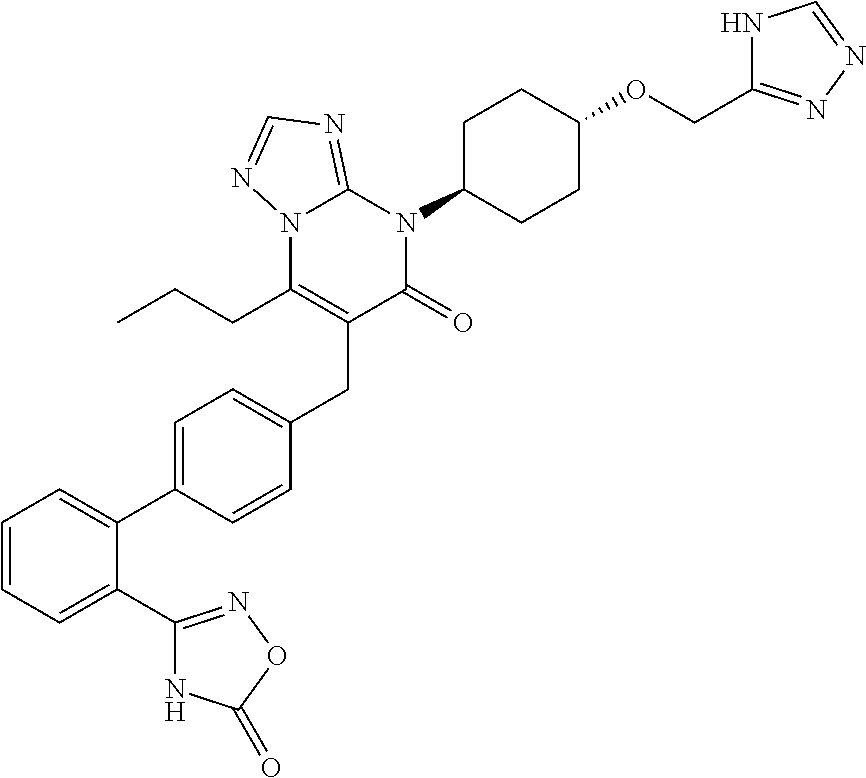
C1=CC=C(C2=NOC(=O)N2)C(C2=CC=C(CC3=C(CCC)N4C(=NC=N4)N(C4CCC(OCC5=NN=CN5)CC4)C3=O)C=C2)=C1
